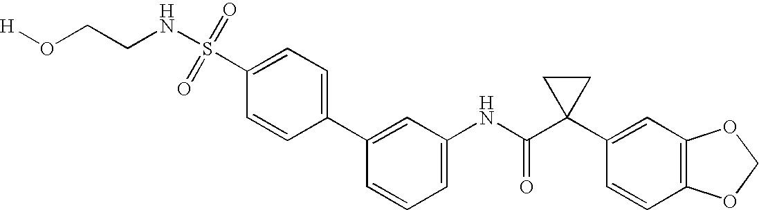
C1=C(NC(C2(C3=CC4=C(C=C3)OCO4)CC2)=O)C=C(C2=CC=C(S(=O)(=O)NCCO[H])C=C2)C=C1
